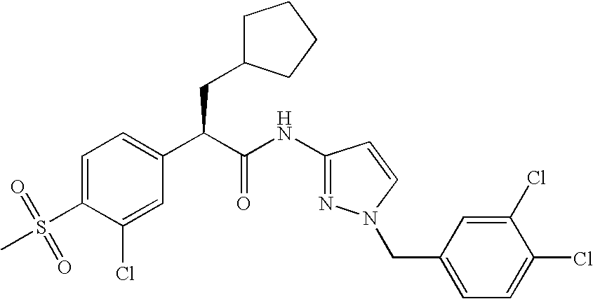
C1=C(S(=O)(C)=O)C(Cl)=CC(C(C(NC2=NN(CC3=CC=C(Cl)C(Cl)=C3)C=C2)=O)CC2CCCC2)=C1
